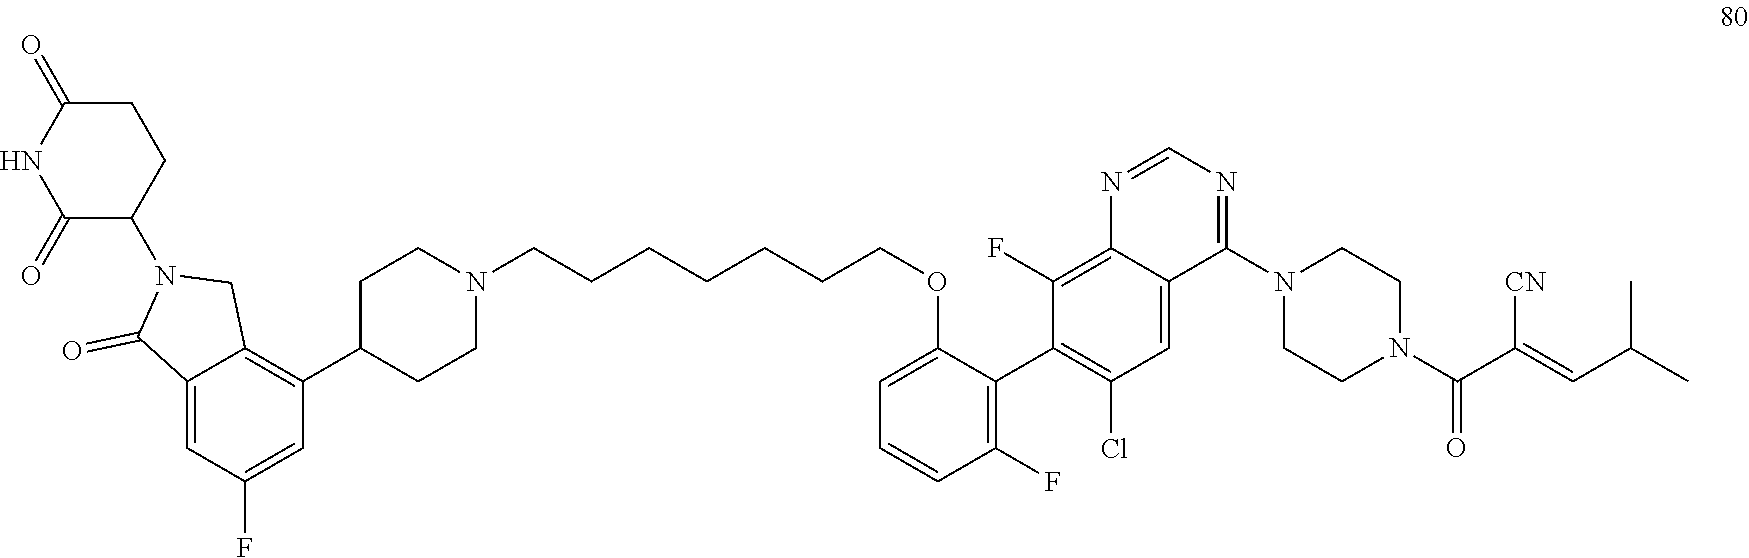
O=C(N1CCN(C2=NC=NC3=C(F)C(C4=C(F)C=CC=C4OCCCCCCCN4CCC(C5=C6C(=CC(F)=C5)C(=O)N(C5C(=O)NC(=O)CC5)C6)CC4)=C(Cl)C=C32)CC1)C(=CC(C)C)[CN]
